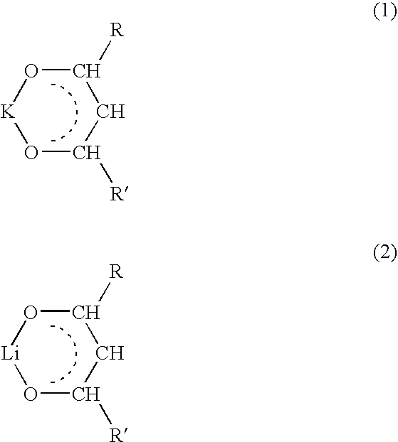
O1C([R])CC([R])O[K]1.O1C([R])CC([R])O[Li]1
